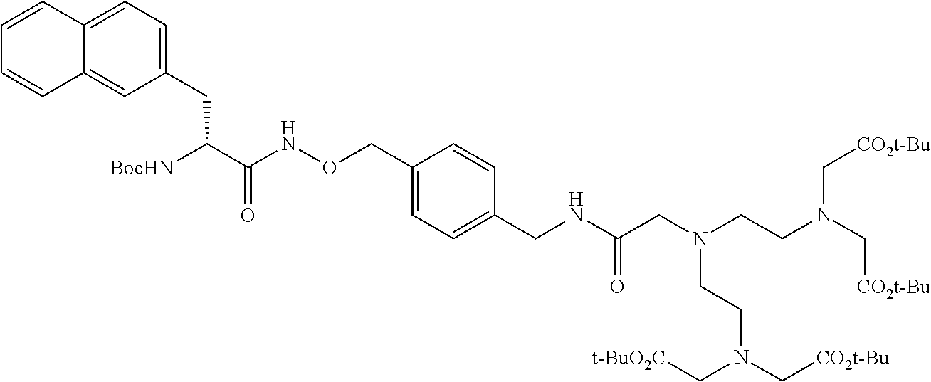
C1(CC(C(NOCC2=CC=C(CNC(CN(CCN(C[CO2t-Bu])C[CO2t-Bu])CCN(C[CO2t-Bu])C[t-BuO2C])=O)C=C2)=O)[BocHN])=CC=C2C(=C1)C=CC=C2
